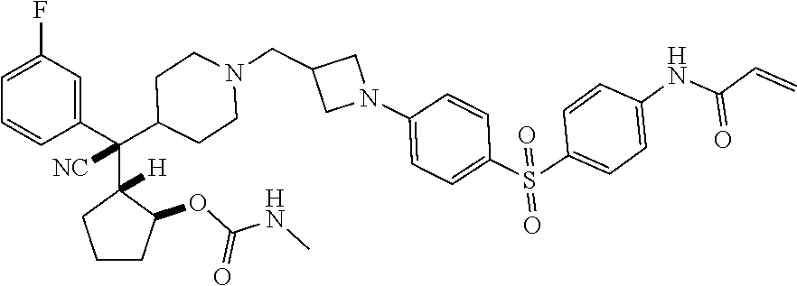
C1=C(F)C=C(C(C2([H])CCCC2OC(NC)=O)(C2CCN(CC3CN(C4=CC=C(S(C5=CC=C(NC(C=C)=O)C=C5)(=O)=O)C=C4)C3)CC2)[NC])C=C1
